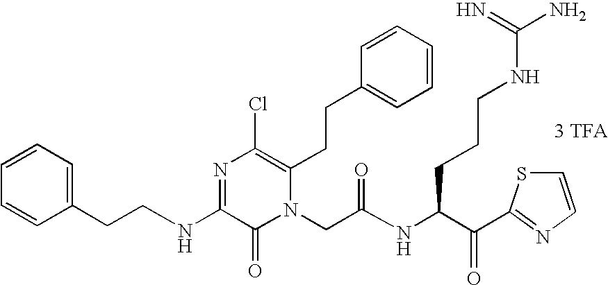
[3 TFA].N(C1=NC(Cl)=C(CCC2=CC=CC=C2)N(CC(NC(C(=O)C2=NC=CS2)CCCNC(N)=N)=O)C1=O)CCC1=CC=CC=C1
